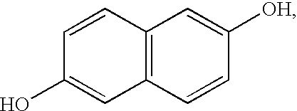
C1=CC2=C(C=C1O)C=CC([OH])=C2
